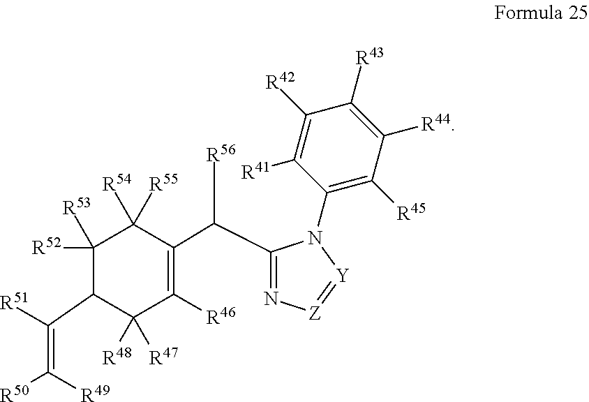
C1([R52])([R53])C(C([R51])=C([R49])[R50])C([R48])([R47])C([R46])=C(C([R56])C2=N[Z]=[Y]N2C2=C([R45])C([R44])=C([R43])C([R42])=C2[R41])C1([R54])[R55]
